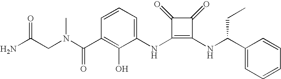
N(C1=C(NC(C2=CC=CC=C2)CC)C(=O)C1=O)C1=CC=CC(C(=O)N(C)CC(N)=O)=C1O
